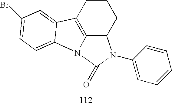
C12=C3CCCC1N(C1=CC=CC=C1)C(=O)N2C1=CC=C(Br)C=C31
